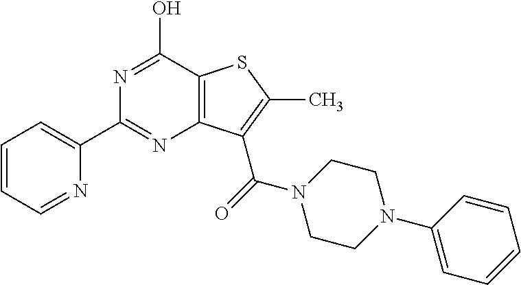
C1(C2=NC3=C(C(O)=N2)SC(C)=C3C(=O)N2CCN(C3=CC=CC=C3)CC2)=CC=CC=N1
